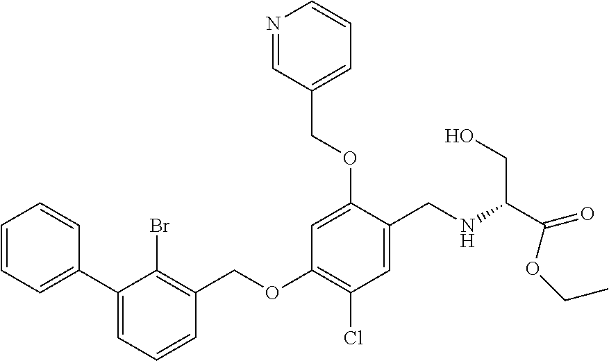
C1=CC=CC(C2=CC=CC(COC3=C(Cl)C=C(CNC(CO)C(=O)OCC)C(OCC4=CC=CN=C4)=C3)=C2Br)=C1
